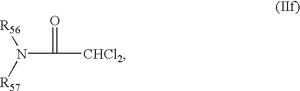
[R56]N([R57])C([CHCl2])=O
